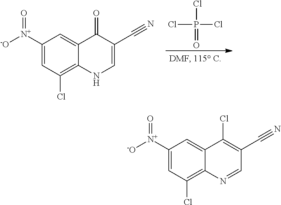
ClP(Cl)(Cl)=O.C1([N+]([-O])=O)=CC(Cl)=C2NC=C(C#N)C(=O)C2=C1.C1([N+]([-O])=O)=CC(Cl)=C2N=CC(C#N)=C(Cl)C2=C1
